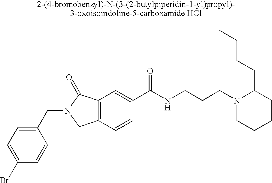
C1(Br)=CC=C(CN2CC3=C(C2=O)C=C(C(NCCCN2CCCCC2CCCC)=O)C=C3)C=C1
